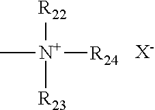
[R22][N+]([R23])(C)[R24].[X-]
